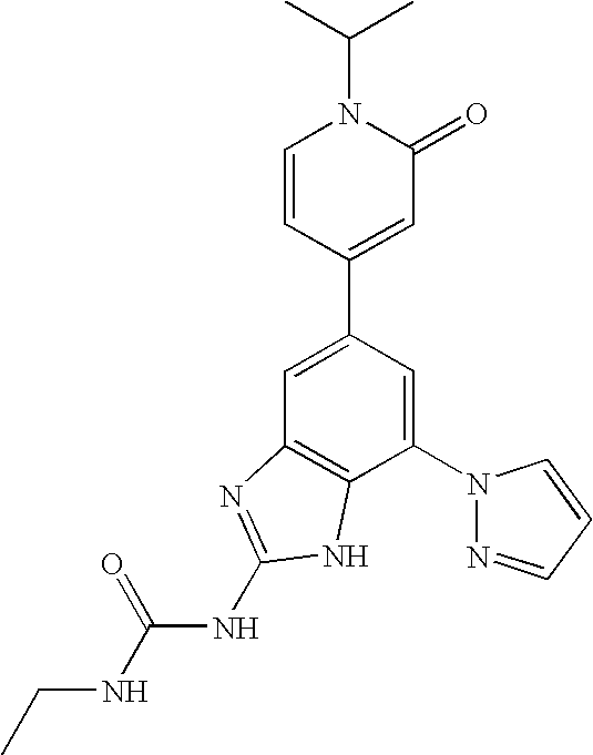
C1=C(C2=CC(=O)N(C(C)C)C=C2)C=C(N2N=CC=C2)C2=C1N=C(NC(NCC)=O)N2
